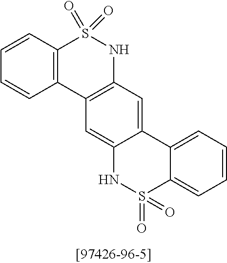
C12=C(C=CC=C1)S(=O)(=O)NC1=C2C=C2C(=C1)C1=CC=CC=C1S(=O)(=O)N2
